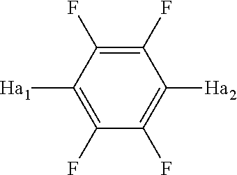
C1(F)=C([Ha1])C(F)=C(F)C([Ha2])=C1F
